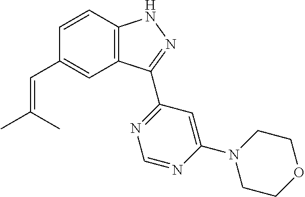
C1=CC2=C(C=C1C=C(C)C)C(C1=NC=NC(N3CCOCC3)=C1)=NN2
